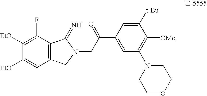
C1(F)=C([EtO])C([EtO])=CC2=C1C(=N)N(CC(=O)C1=CC(N3CCOCC3)=C([OMe])C([t-Bu])=C1)C2
